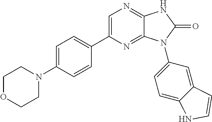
C1=C(N2CCOCC2)C=CC(C2=CN=C3C(=N2)N(C2=CC=C4C(=C2)C=CN4)C(=O)N3)=C1
